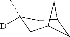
C1C2CC(C)([D])CC1C2
